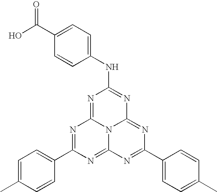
N1=C2N3C(=NC(C4=CC=C(C)C=C4)=NC3=NC(C3=CC=C(C)C=C3)=N2)N=C1NC1=CC=C(C(O)=O)C=C1
